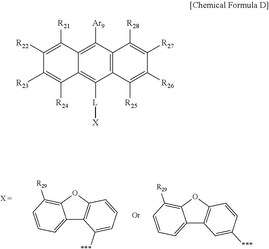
C12=CC=CC([R29])=C1OC1=C2C([***])=CC=C1.C12=CC=CC([R29])=C1OC1=C2C=C([***])C=C1.C1([R22])=C([R21])C2=C([Ar9])C3=C(C([L][X])=C2C([R24])=C1[R23])C([R25])=C([R26])C([R27])=C3[R28]
